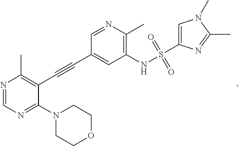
N1=CN=C(N2CCOCC2)C(C#CC2=CC(NS(=O)(=O)C3=CN(C)C(C)=N3)=C(C)N=C2)=C1C
